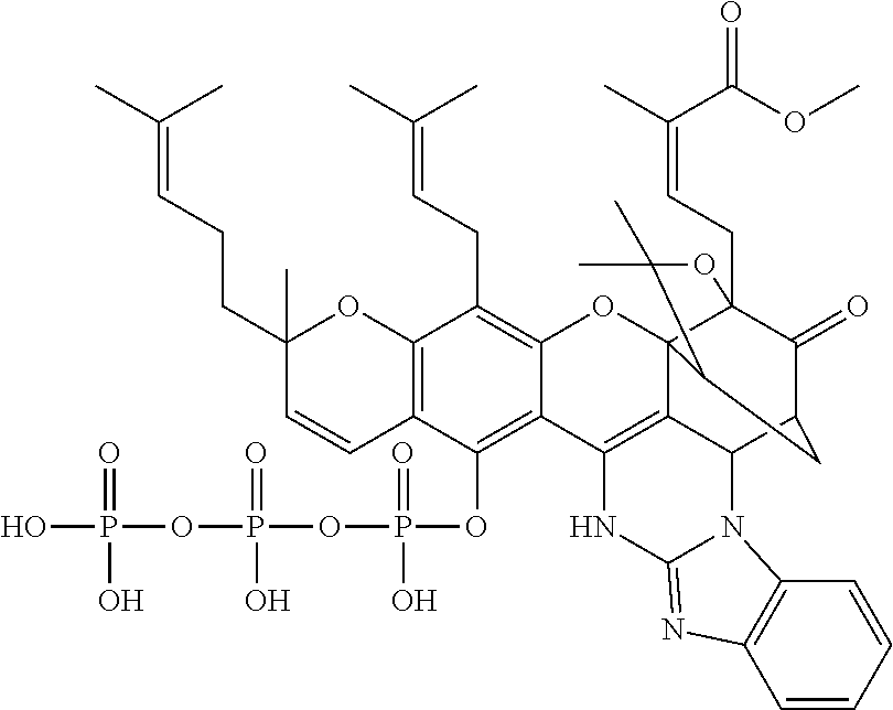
C12=C(C=CC(CCC=C(C)C)(C)O1)C(OP(OP(OP(O)(=O)O)(=O)O)(=O)O)=C1C(=C2CC=C(C)C)OC23C4(CC=C(C)C(OC)=O)C(=O)C(CC2C(C)(C)O4)C2C3=C1NC1=NC3=C(C=CC=C3)N21
